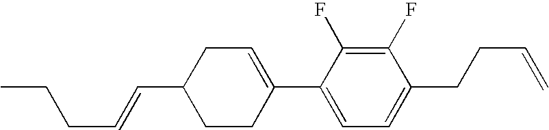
C1(F)=C(F)C(C2=CCC(C=CCCC)CC2)=CC=C1CCC=C
